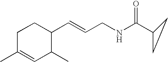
C1C(C)=CC(C)C(C=CCNC(C2CC2)=O)C1
